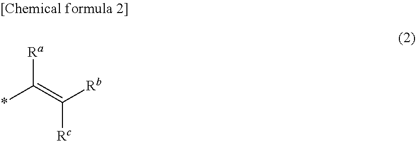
[Ra]C(=C([Rb])[Rc])*
